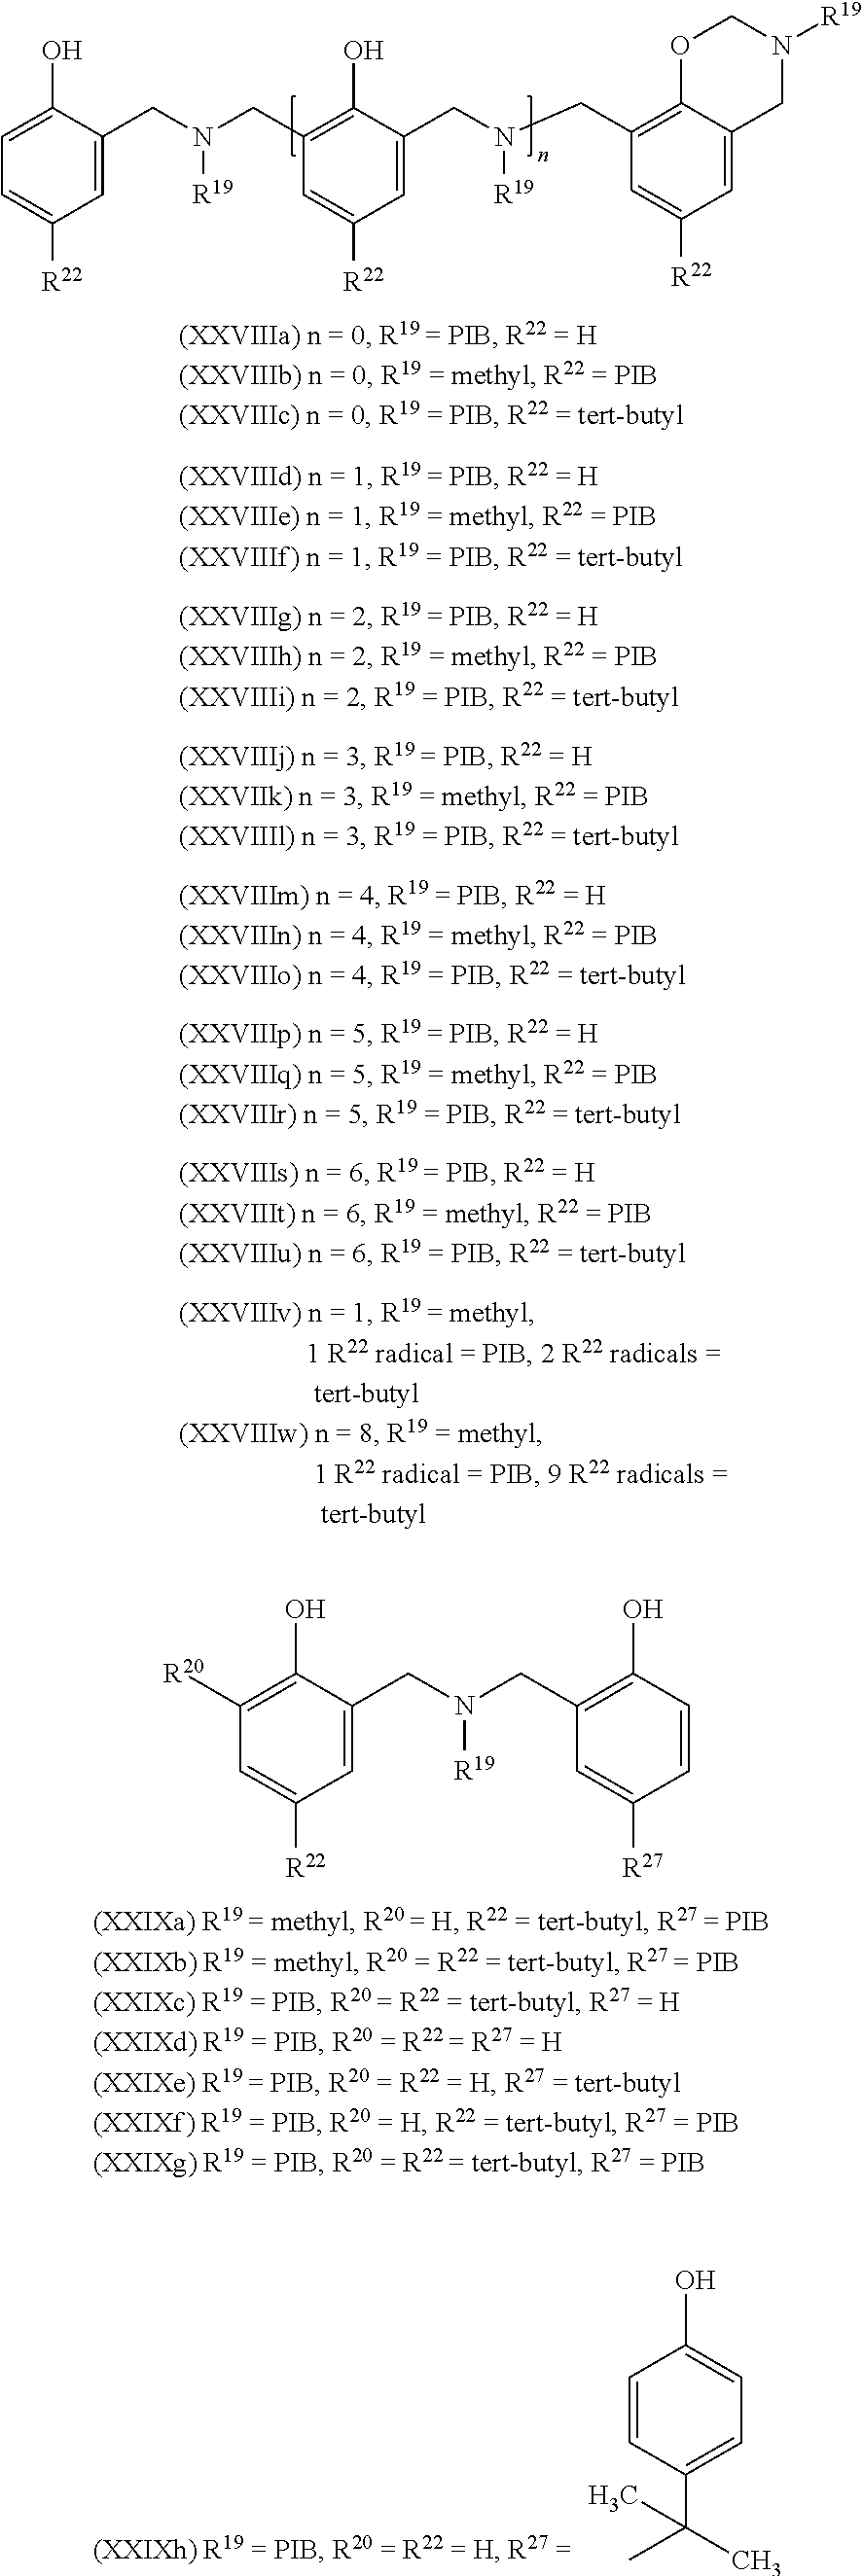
C1=C(CN(CC2=C(O)C(CN([R19])CC3=C4C(=CC([R22])=C3)CN([R19])CO4)=CC([R22])=C2)[R19])C(O)=CC=C1[R22].C1=CC(C(C)(C)C)=CC=C1O.C1=C(CN([R19])CC2=C(O)C=CC([R27])=C2)C(O)=C([R20])C=C1[R22]
